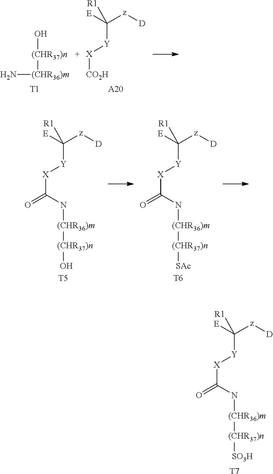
N[(CHR36)m][(CHR37)n]O.[T1].[CO2H][X][Y]C([E])([z][D])[R1].[A20].[T5].[(CHR37)n]([(CHR36)m]NC(=O)[X][Y]C([E])([z][D])[R1])O.[T6].[(CHR37)n]([(CHR36)m]NC(=O)[X][Y]C([E])([z][D])[R1])[SAc].[T7].[(CHR37)n]([(CHR36)m]NC(=O)[X][Y]C([E])([z][D])[R1])[SO3H]
